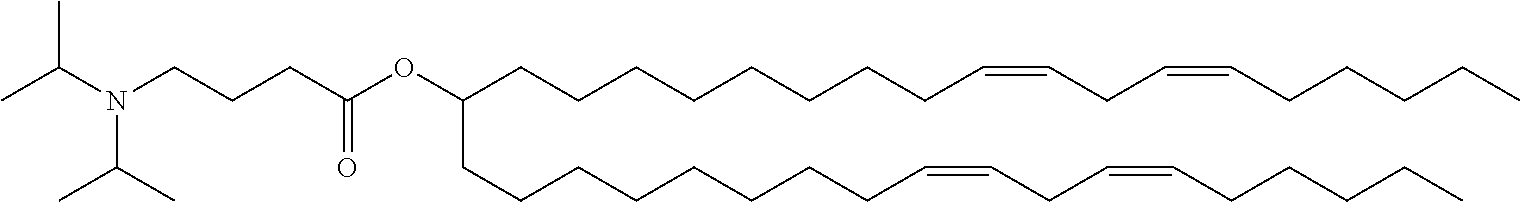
C(OC(CCCN(C(C)C)C(C)C)=O)(CCCCCCCCC=CCC=CCCCCC)CCCCCCCCC=CCC=CCCCCC
